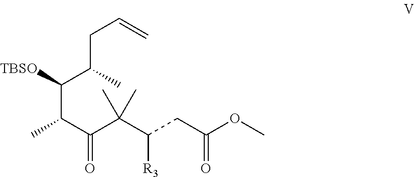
C(C([TBSO])C(CC=C)C)(C(=O)C(C)(C)C(CC(OC)=O)[R3])C
